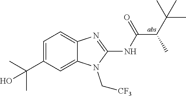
C1=C(C(C)(C)O)C=C2C(=C1)N=C(NC(=O)C(C(C)(C)C)C)N2C[CF3]
